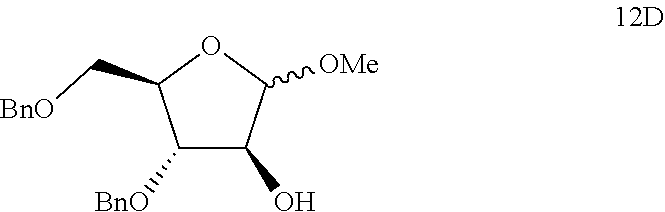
C1([BnO])C(O)C([OMe])OC1C[BnO]
